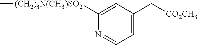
C1([(CH2)3N(CH3)SO2]C)=CC(C[CO2CH3])=CC=N1
